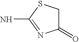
C1(=O)CSC(N)=N1
